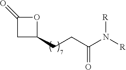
C1C(=O)OC1CCC(N([R])[R])=O
